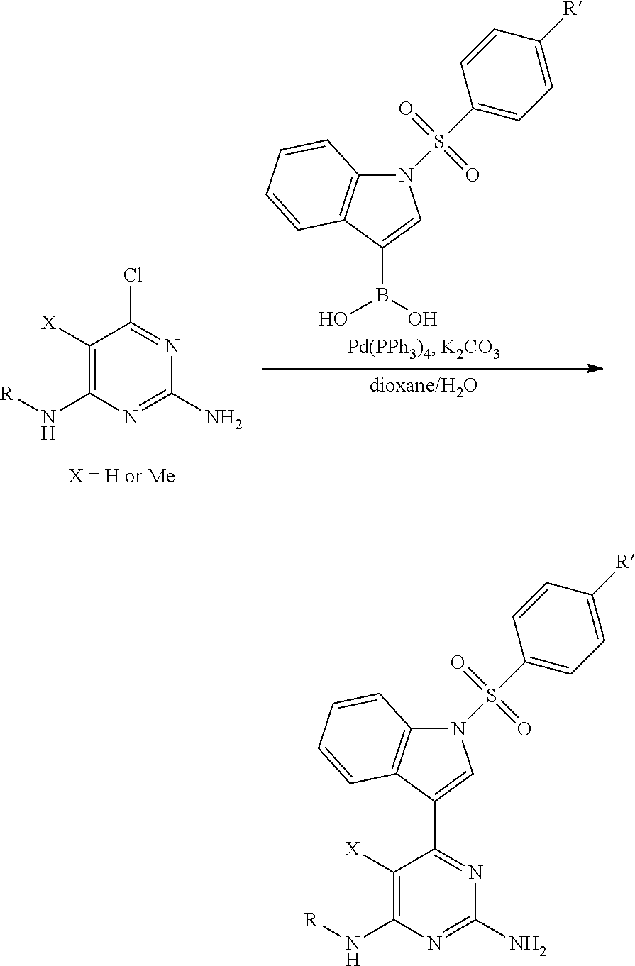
C1([X])=C(N[R])N=C(N)N=C1Cl.N1(S(C2=CC=C([R])C=C2)(=O)=O)C2=C(C(B(O)O)=C1)C=CC=C2.N1(S(C2=CC=C([R])C=C2)(=O)=O)C2=C(C(C3=NC(N)=NC(N[R])=C3[X])=C1)C=CC=C2
